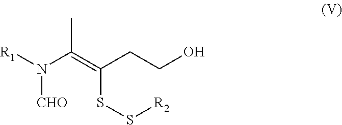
[R1]N([CHO])C(C)=C(SS[R2])CCO
